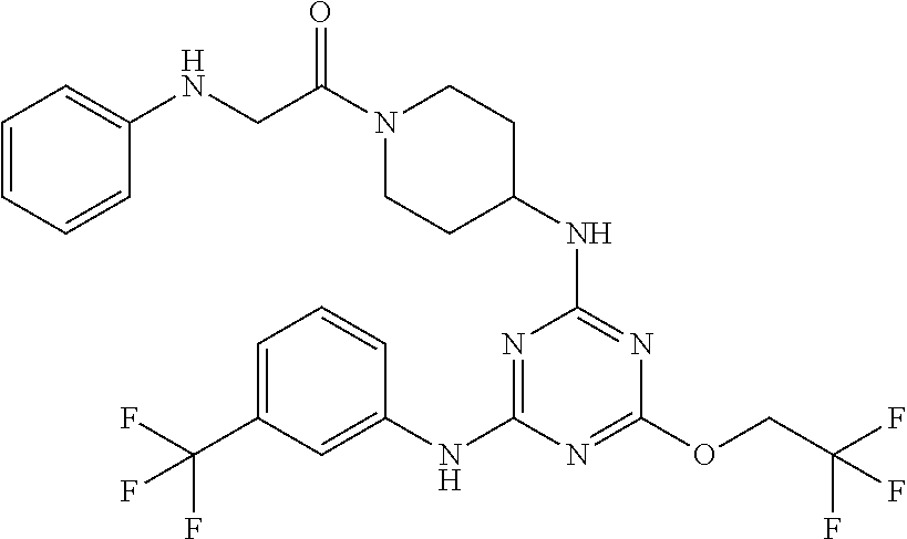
N1=C(NC2CCN(C(=O)CNC3=CC=CC=C3)CC2)N=C(NC2=CC(C(F)(F)F)=CC=C2)N=C1OCC(F)(F)F
